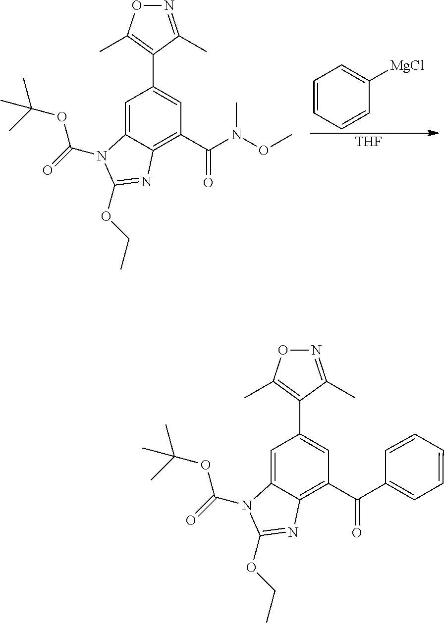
C1=CC=CC([MgCl])=C1.[THF].N1=C(C)C(C2=CC(C(=O)N(OC)C)=C3C(=C2)N(C(=O)OC(C)(C)C)C(OCC)=N3)=C(C)O1.N1=C(C)C(C2=CC(C(=O)C3=CC=CC=C3)=C3C(=C2)N(C(=O)OC(C)(C)C)C(OCC)=N3)=C(C)O1
